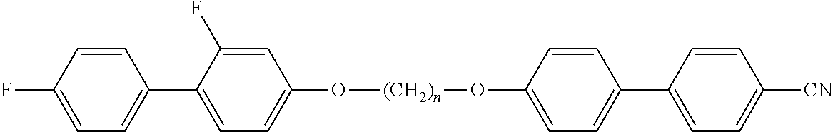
C1=C(F)C=CC(C2=CC=C(O[(CH2)n]OC3=CC=C(C4=CC=C([CN])C=C4)C=C3)C=C2F)=C1
